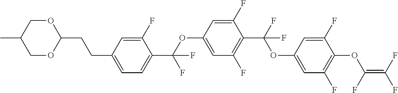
O(C1=CC(F)=C(C(F)(OC2=CC(F)=C(OC(=C(F)F)F)C(F)=C2)F)C(F)=C1)C(C1=CC=C(CCC2OCC(C)CO2)C=C1F)(F)F
